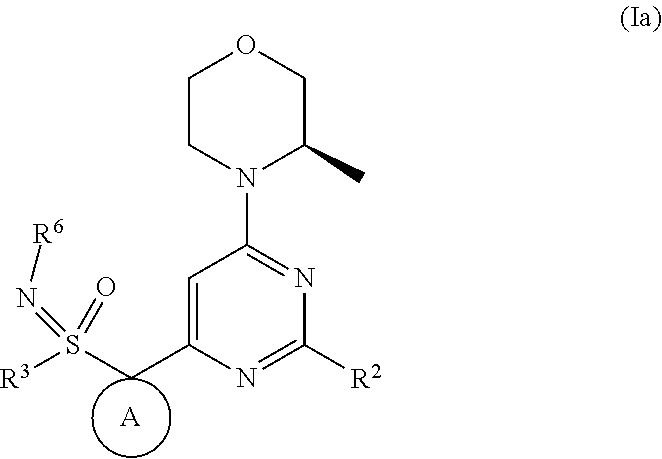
[A].C1CN(C2=NC([R2])=NC(CS([R3])(=N[R6])=O)=C2)C(C)CO1
